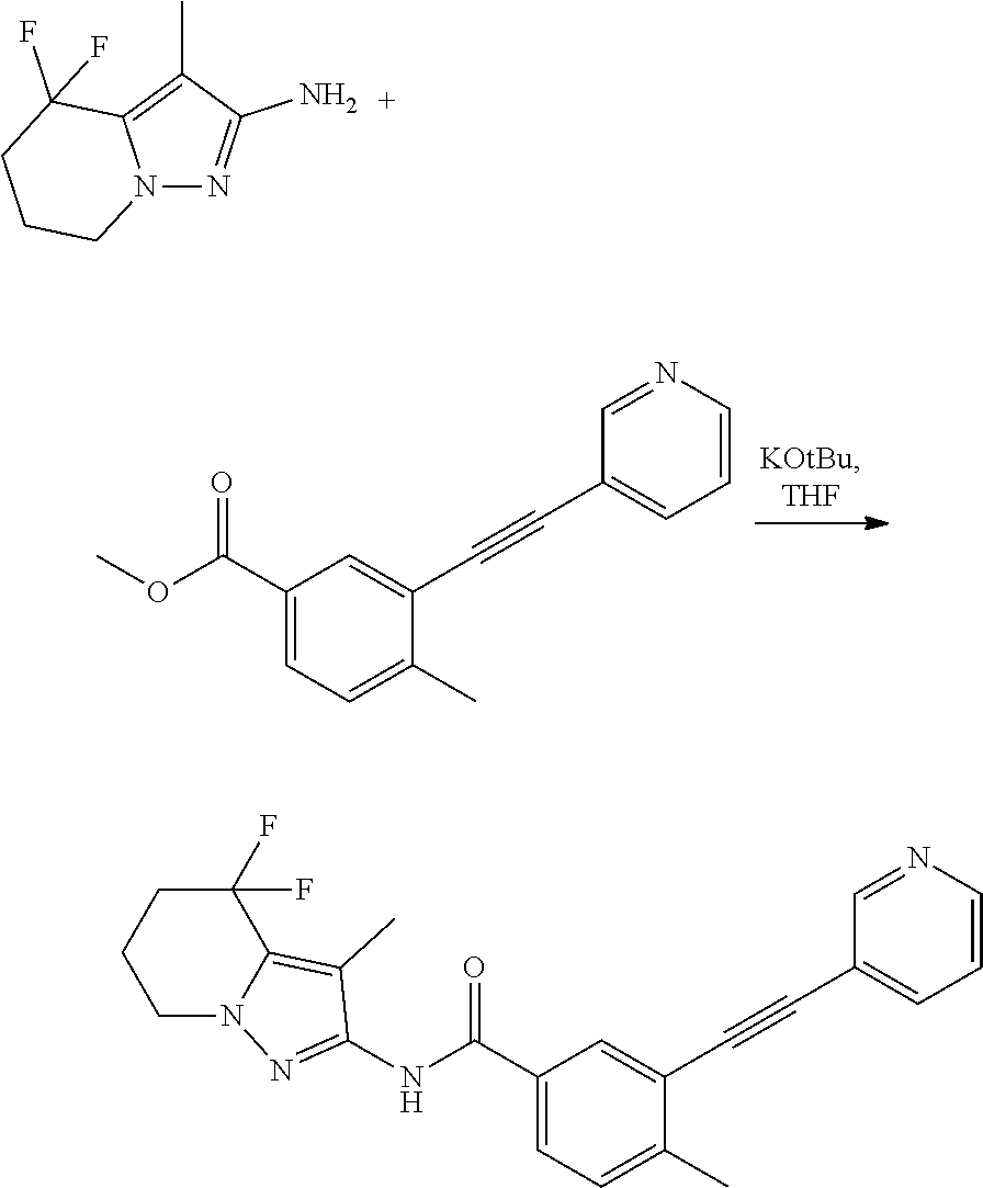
C1(C#CC2=CC(C(OC)=O)=CC=C2C)=CC=CN=C1.C1(C#CC2=CC(C(=O)NC3=NN4CCCC(F)(F)C4=C3C)=CC=C2C)=CC=CN=C1.N12N=C(N)C(C)=C1C(F)(F)CCC2
